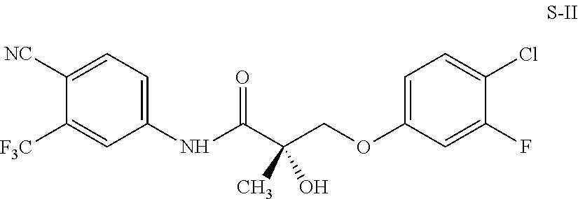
O=C(C(COC1=CC=C(Cl)C(F)=C1)(C)O)NC1=CC=C([NC])C([F3C])=C1
